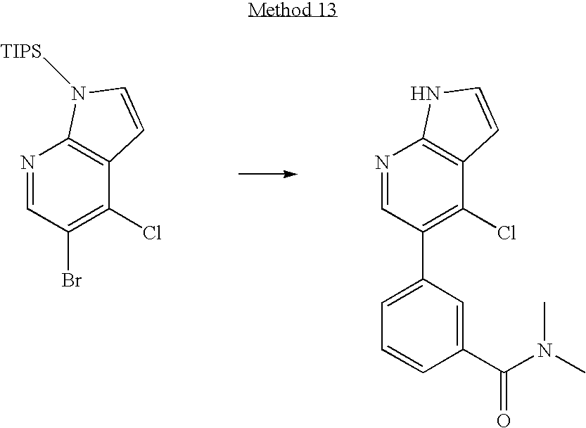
N1=CC(Br)=C(Cl)C2=C1N([TIPS])C=C2.N1=CC(C2=CC=CC(C(N(C)C)=O)=C2)=C(Cl)C2=C1NC=C2
